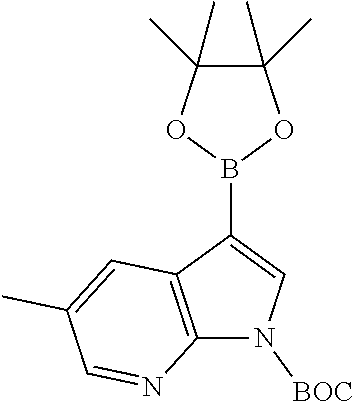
C12=C(C(B3OC(C)(C)C(C)(C)O3)=CN1[BOC])C=C(C)C=N2
